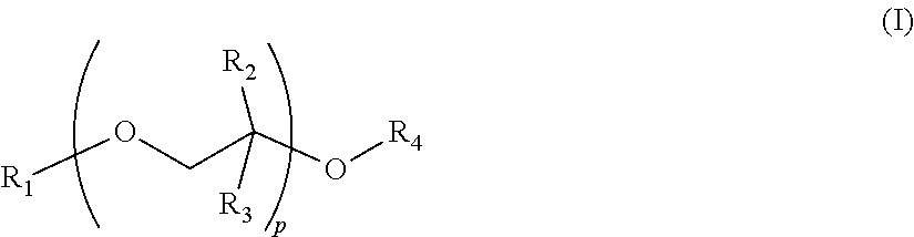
[R1]OCC(O[R4])([R2])[R3]
